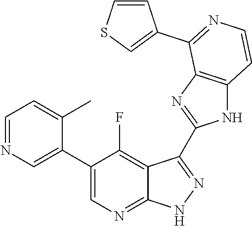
C1=NC=C(C2=CN=C3C(=C2F)C(C2=NC4=C(N2)C=CN=C4C2=CSC=C2)=N[N H]3)C(C)=C1
